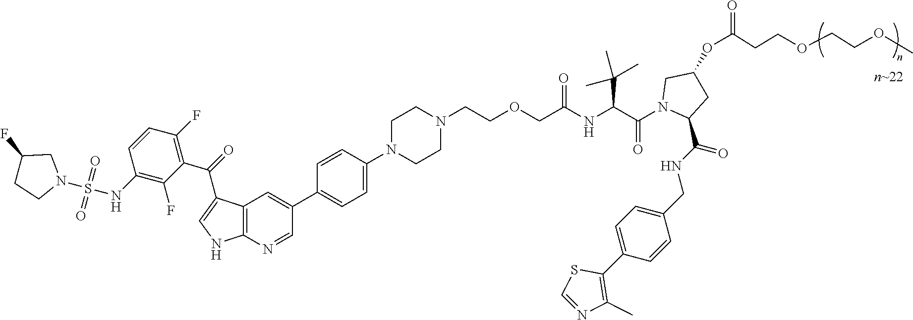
C1(NS(=O)(=O)N2CC(F)CC2)=C(F)C(C(=O)C2=CNC3=C2C=C(C2=CC=C(N4CCN(CCOCC(NC(C(N5C(C(NCC6=CC=C(C7=C(C)N=CS7)C=C6)=O)CC(OC(CCOCCOC)=O)C5)=O)C(C)(C)C)=O)CC4)C=C2)C=N3)=C(F)C=C1
